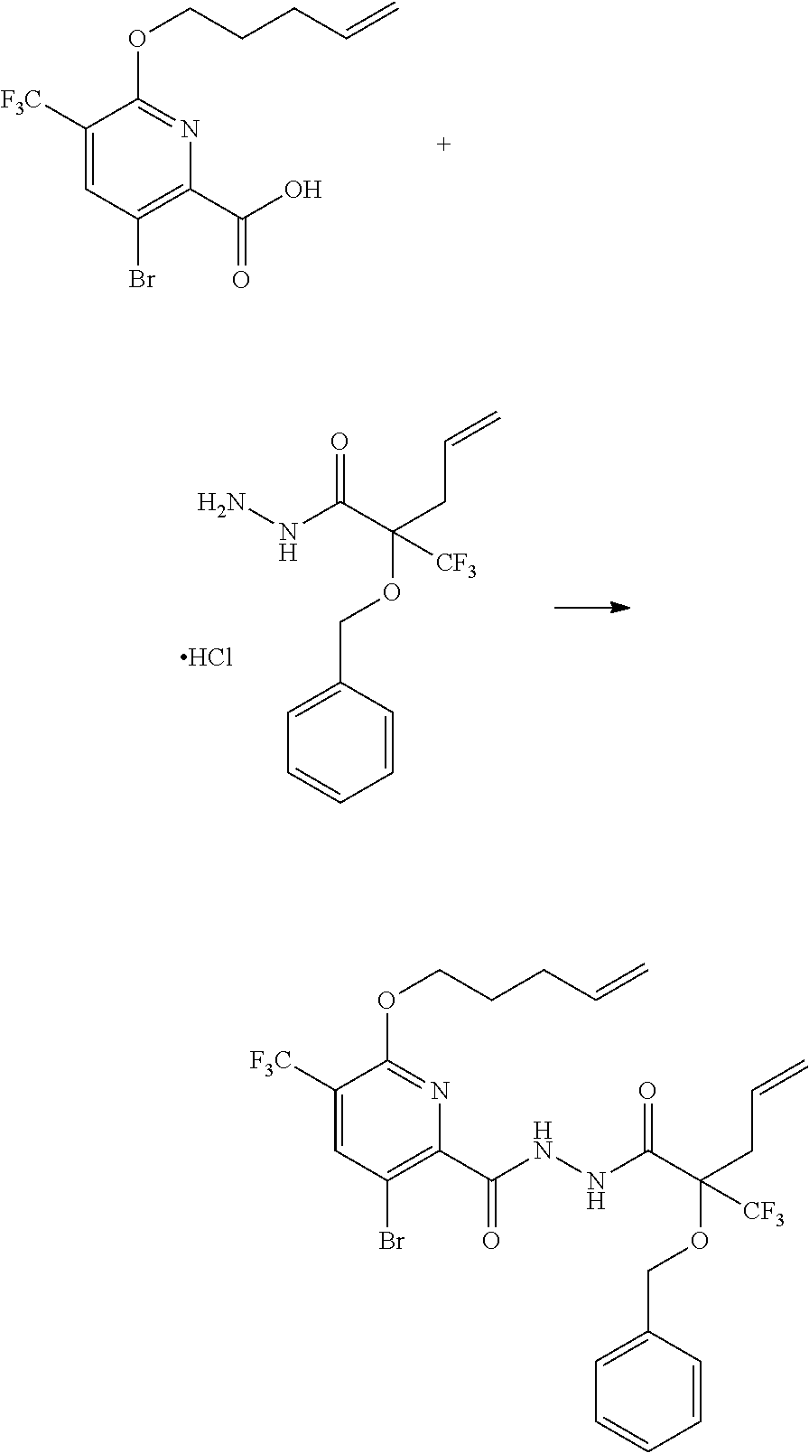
NNC(C(CC=C)(OCC1=CC=CC=C1)[CF3])=O.Cl.C(C1=C(Br)C=C([F3C])C(OCCCC=C)=N1)(O)=O.C(C1=C(Br)C=C([F3C])C(OCCCC=C)=N1)(NNC(C(CC=C)(OCC1=CC=CC=C1)[CF3])=O)=O
